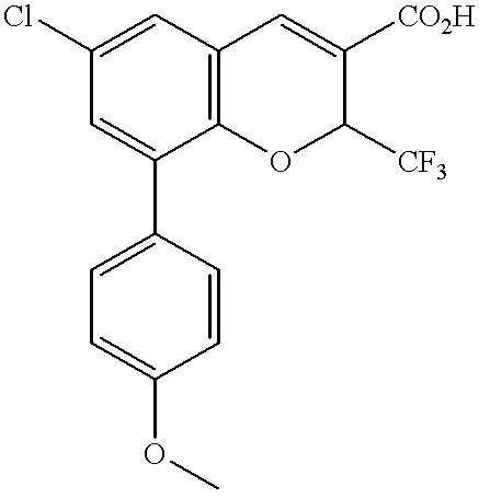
C1=C(Cl)C=C(C2=CC=C(OC)C=C2)C2=C1C=C([CO2H])C([CF3])O2
